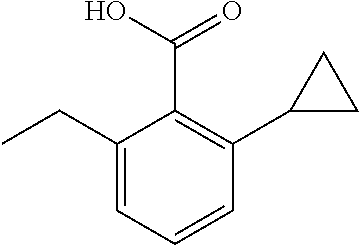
C1(CC)=CC=CC(C2CC2)=C1C(O)=O
